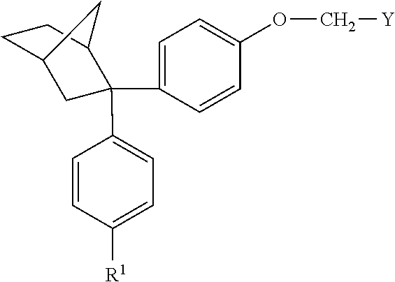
C1=C(C2(C3=CC=C([R1])C=C3)CC3CCC2C3)C=CC(OC[Y])=C1
